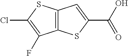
C12=C(SC(C(O)=O)=C1)C(F)=C(Cl)S2
